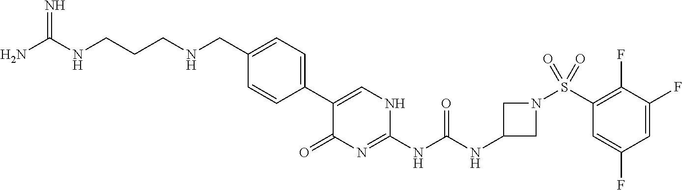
C1(C2=CNC(NC(NC3CN(S(C4=C(F)C(F)=CC(F)=C4)(=O)=O)C3)=O)=NC2=O)=CC=C(CNCCCNC(N)=N)C=C1
